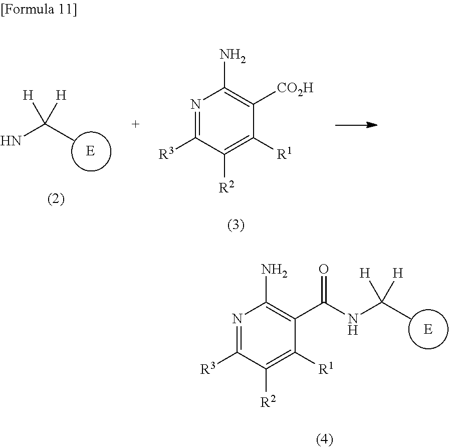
NC(C)([H])[H].N1=C([R3])C([R2])=C([R1])C([CO2H])=C1N.N1=C([R3])C([R2])=C([R1])C(C(NC(C)([H])[H])=O)=C1N
